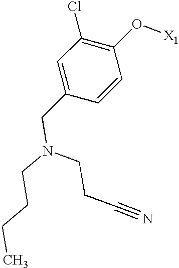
C1=C(CN(CCCC)CCC#N)C=CC(O[X1])=C1Cl
